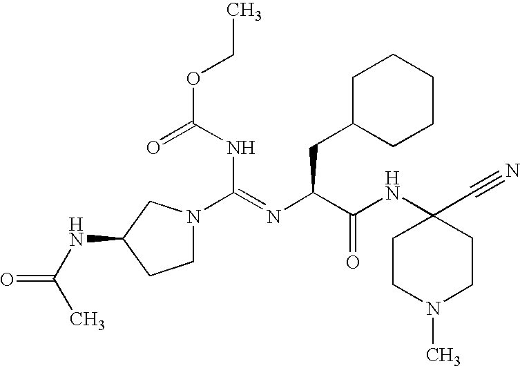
C(NC(=O)OCC)(=NC(C(NC1(C#N)CCN(C)CC1)=O)CC1CCCCC1)N1CCC(NC(C)=O)C1
